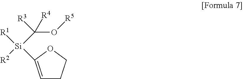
[R2][Si](C(O[R5])([R3])[R4])([R1])C1=CCCO1
